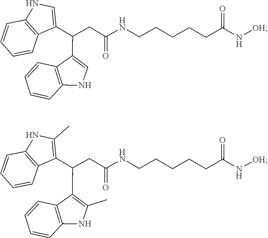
C1=CC2=C(C=C1)C(C(C1=CNC3=C1C=CC=C3)CC(=O)NCCCCCC(N[OH])=O)=CN2.C1=CC2=C(C=C1)C(C(C1=C(C)NC3=C1C=CC=C3)CC(=O)NCCCCCC(N[OH])=O)=C(C)N2
